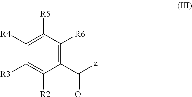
C1(C([z])=O)=C([R6])C([R5])=C([R4])C([R3])=C1[R2]
